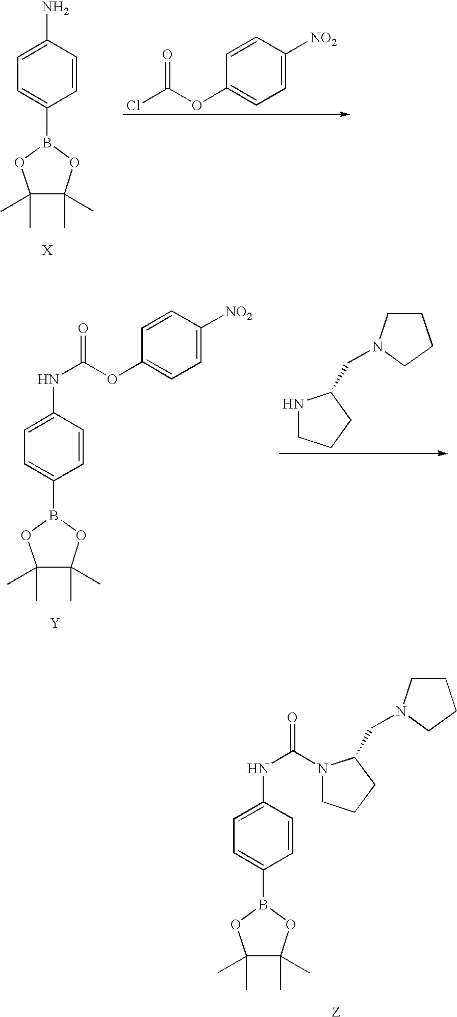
C1=CC(N)=CC=C1B1OC(C)(C)C(C)(C)O1.O=C(OC1=CC=C([NO2])C=C1)Cl.[X].[Z].C1=CC(NC(=O)N2CCCC2CN2CCCC2)=CC=C1B1OC(C)(C)C(C)(C)O1.C1=CC(NC(=O)OC2=CC=C([NO2])C=C2)=CC=C1B1OC(C)(C)C(C)(C)O1.[Y].C1CN(CC2NCCC2)CC1
